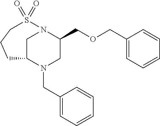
C1C2N(CC3=CC=CC=C3)CC(COCC3=CC=CC=C3)N1S(=O)(=O)CCC2
